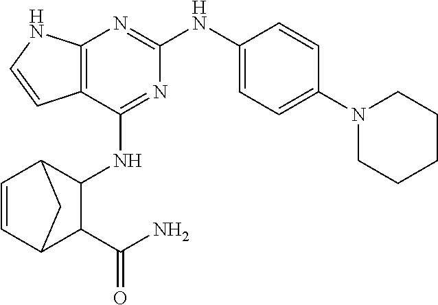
C12=C(C(NC3C4C=CC(C3C(N)=O)C4)=NC(NC3=CC=C(N4CCCCC4)C=C3)=N1)C=CN2
